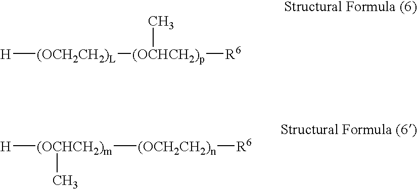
[H][(OCH2CH2)L][(OCHCH2)p]([R6])C.[H][(OCHCH2)m]([(OCH2CH2)n][R6])C
